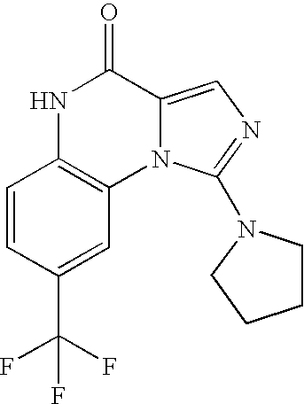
N1C2=C(N3C(=CN=C3N3CCCC3)C1=O)C=C(C(F)(F)F)C=C2
